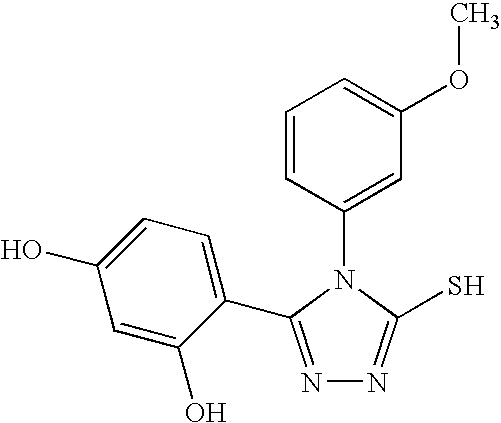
N1=C(C2=CC=C(O)C=C2O)N(C2=CC(OC)=CC=C2)C(S)=N1
